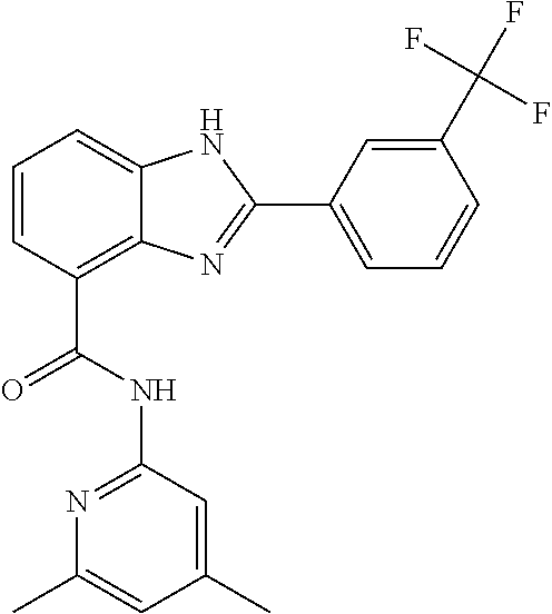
C1=CC(C(=O)NC2=NC(C)=CC(C)=C2)=C2C(=C1)NC(C1=CC=CC(C(F)(F)F)=C1)=N2
